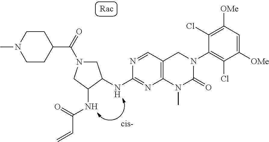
N(C(=O)C=C)C1C(NC2=NC3=C(C=N2)CN(C2=C(Cl)C([OMe])=CC([OMe])=C2Cl)C(=O)N3C)CN(C(=O)C2CCN(C)CC2)C1
